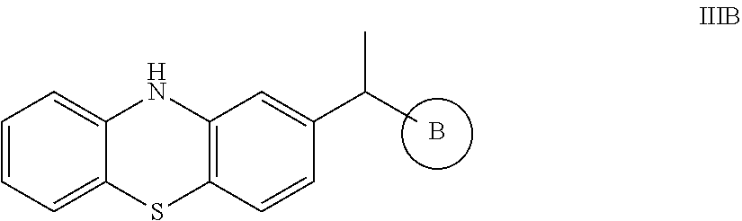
C1=CC=C2C(=C1)NC1=C(S2)C=CC(C(C)C)=C1.B
